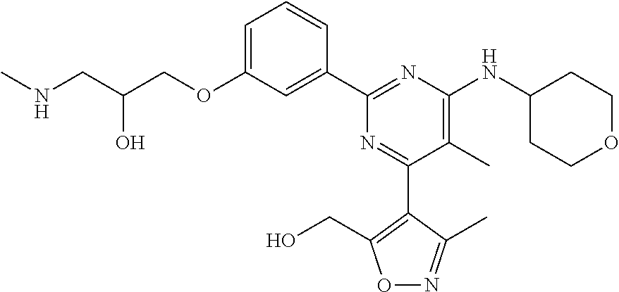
C1=C(OCC(CNC)O)C=C(C2=NC(NC3CCOCC3)=C(C)C(C3=C(CO)ON=C3C)=N2)C=C1
